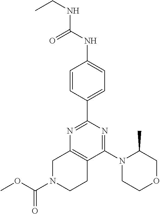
N1=C(C2=CC=C(NC(NCC)=O)C=C2)N=C(N2CCOCC2C)C2=C1CN(C(OC)=O)CC2
